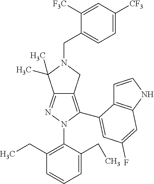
C12=NN(C3=C(CC)C=CC=C3CC)C(C3=CC(F)=CC4=C3C=CN4)=C1CN(CC1=CC=C([CF3])C=C1[F3C])C2(C)C
